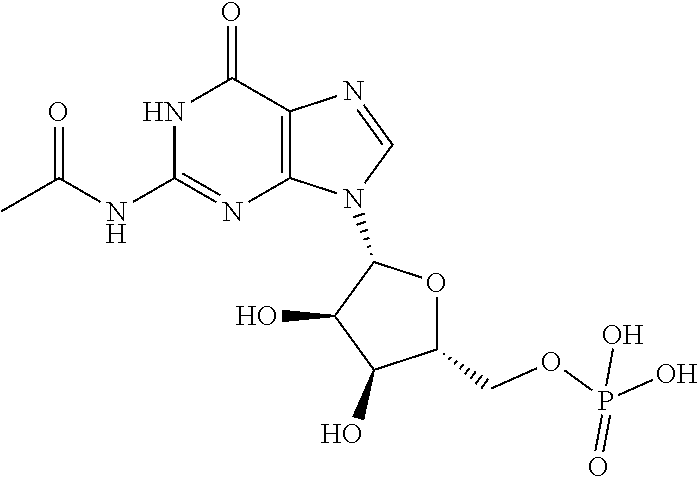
N1C(NC(C)=O)=NC2=C(C1=O)N=CN2C1C(O)C(O)C(COP(=O)(O)O)O1
